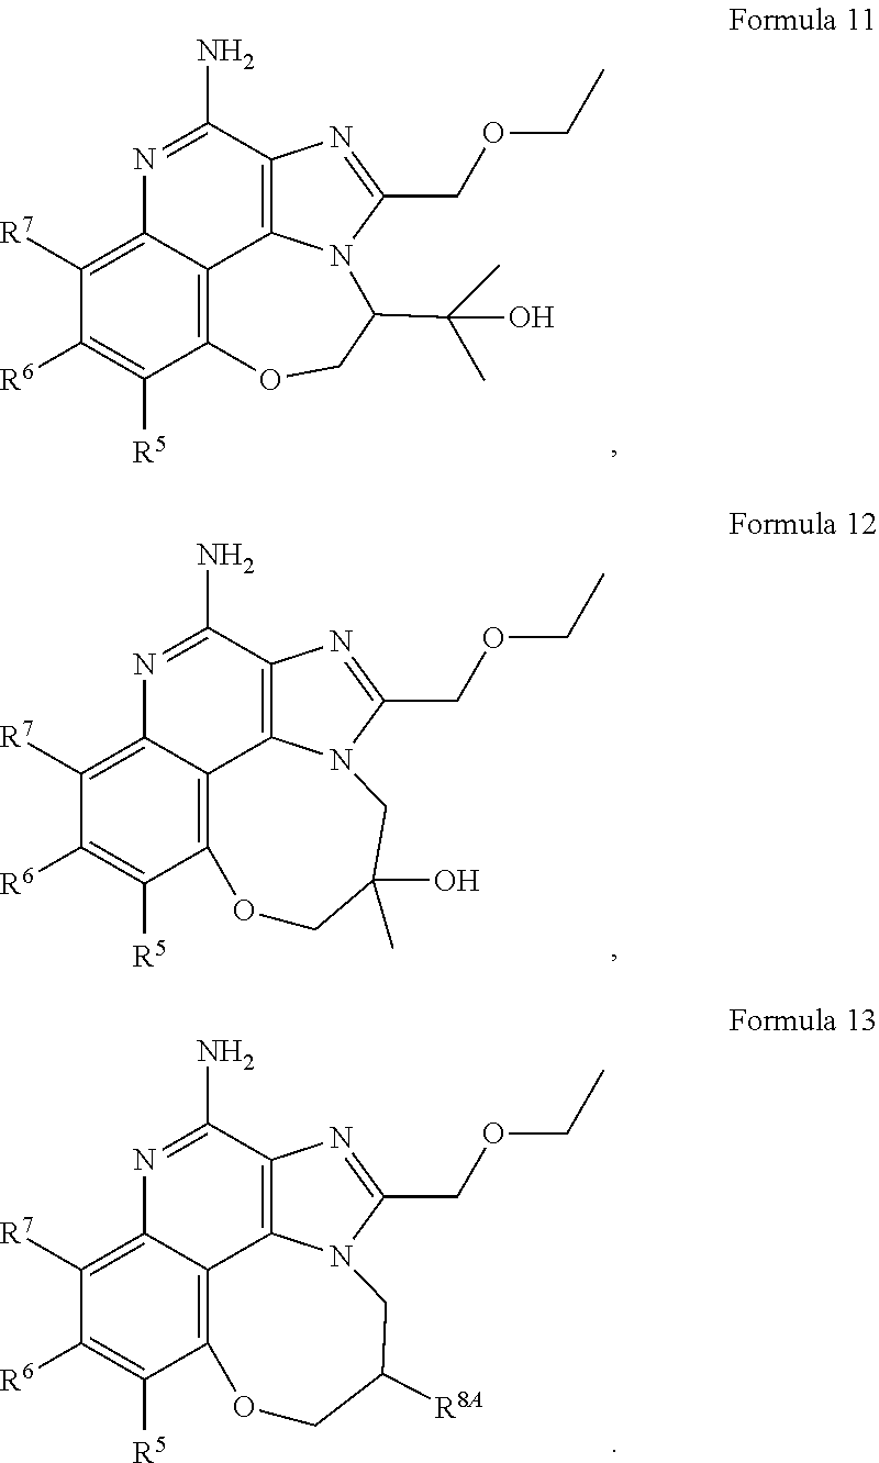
N1=C(N)C2=C3C4=C(C([R5])=C([R6])C([R7])=C14)OCC(C(C)(C)O)N3C(COCC)=N2.N1=C(N)C2=C3C4=C(C([R5])=C([R6])C([R7])=C14)OCC(O)(C)CN3C(COCC)=N2.N1=C(N)C2=C3C4=C(C([R5])=C([R6])C([R7])=C14)OCC([R8A])CN3C(COCC)=N2
